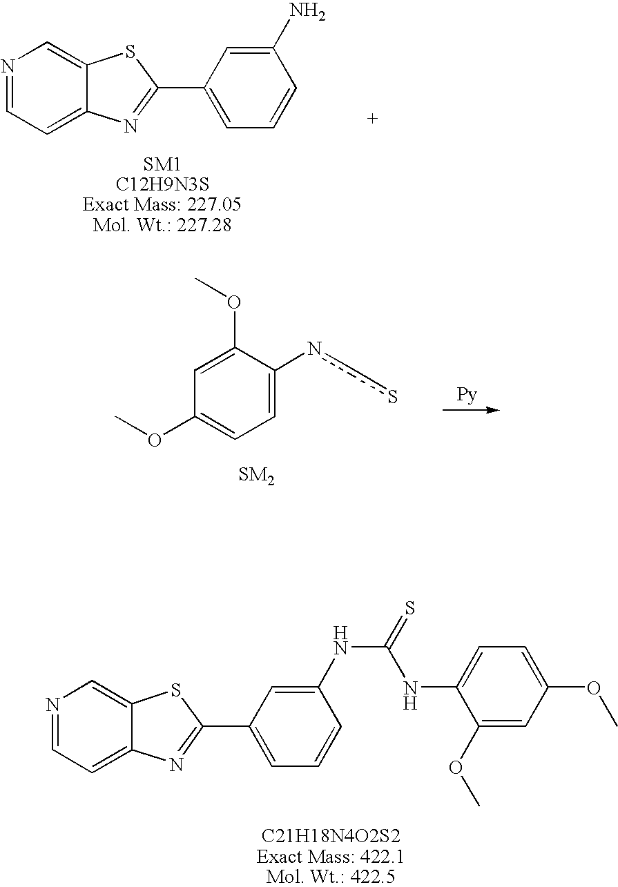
C1=C(OC)C(ncs)=CC=C1OC.N1=CC=C2C(=C1)SC(C1=CC=CC(N)=C1)=N2.N1=CC=C2C(=C1)SC(C1=CC=CC(NC(NC3=CC=C(OC)C=C3OC)=S)=C1)=N2
